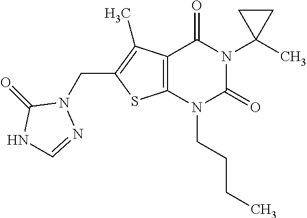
C12=C(N(CCCC)C(=O)N(C3(C)CC3)C1=O)SC(CN1C(=O)NC=N1)=C2C
